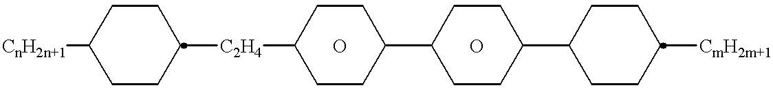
[CnH2n+1]C1CCC([C2H4]C2CCC(C3CCC(C4CCC([CmH2m+1])CC4)CC3)CC2)CC1.O.O
